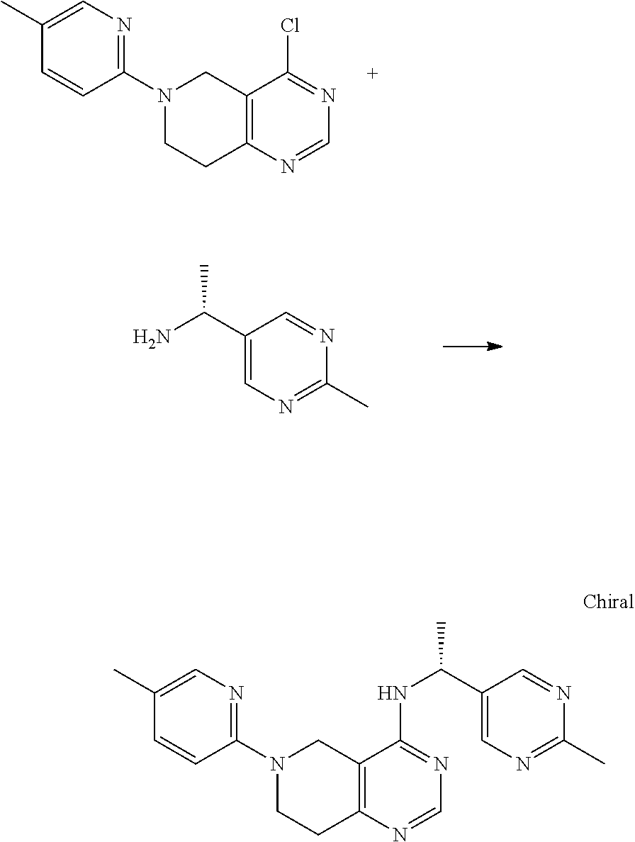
C1(N2CCC3=C(C2)C(Cl)=NC=N3)=NC=C(C)C=C1.C1(C(N)C)=CN=C(C)N=C1.C1(N2CCC3=C(C2)C(NC(C2=CN=C(C)N=C2)C)=NC=N3)=NC=C(C)C=C1
